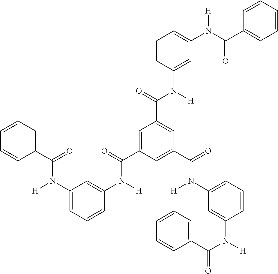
C1=CC=CC(C(=O)N(C2=CC=CC(N([H])C(=O)C3=CC(C(N(C4=CC(N([H])C(=O)C5=CC=CC=C5)=CC=C4)[H])=O)=CC(C(N([H])C4=CC=CC(N(C(=O)C5=CC=CC=C5)[H])=C4)=O)=C3)=C2)[H])=C1
